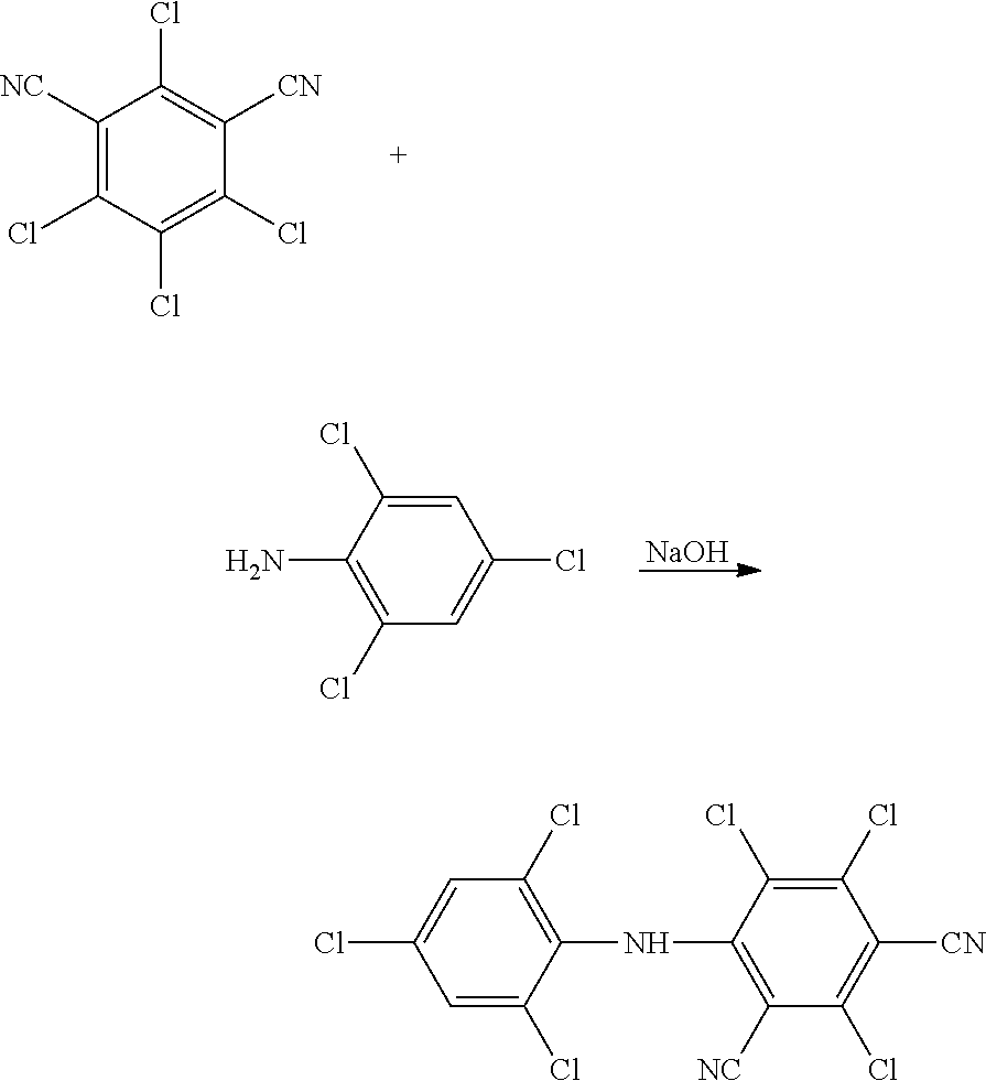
C1([NC])=C(Cl)C(Cl)=C(Cl)C([CN])=C1Cl.C1(Cl)=C(N)C(Cl)=CC(Cl)=C1.[NaOH].C1=C(Cl)C(NC2=C([NC])C(Cl)=C([CN])C(Cl)=C2Cl)=C(Cl)C=C1Cl
